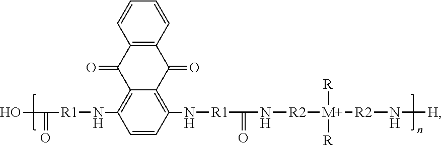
C1=CC(N[R1]C(N[R2][M+]([R])([R])[R2]N[H])=O)=C2C(=C1N[R1]C(O)=O)C(=O)C1=C(C2=O)C=CC=C1
